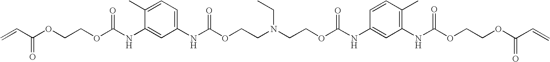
C=CC(OCCOC(NC1=CC(NC(OCCN(CCOC(NC2=CC(NC(OCCOC(C=C)=O)=O)=C(C)C=C2)=O)CC)=O)=CC=C1C)=O)=O
